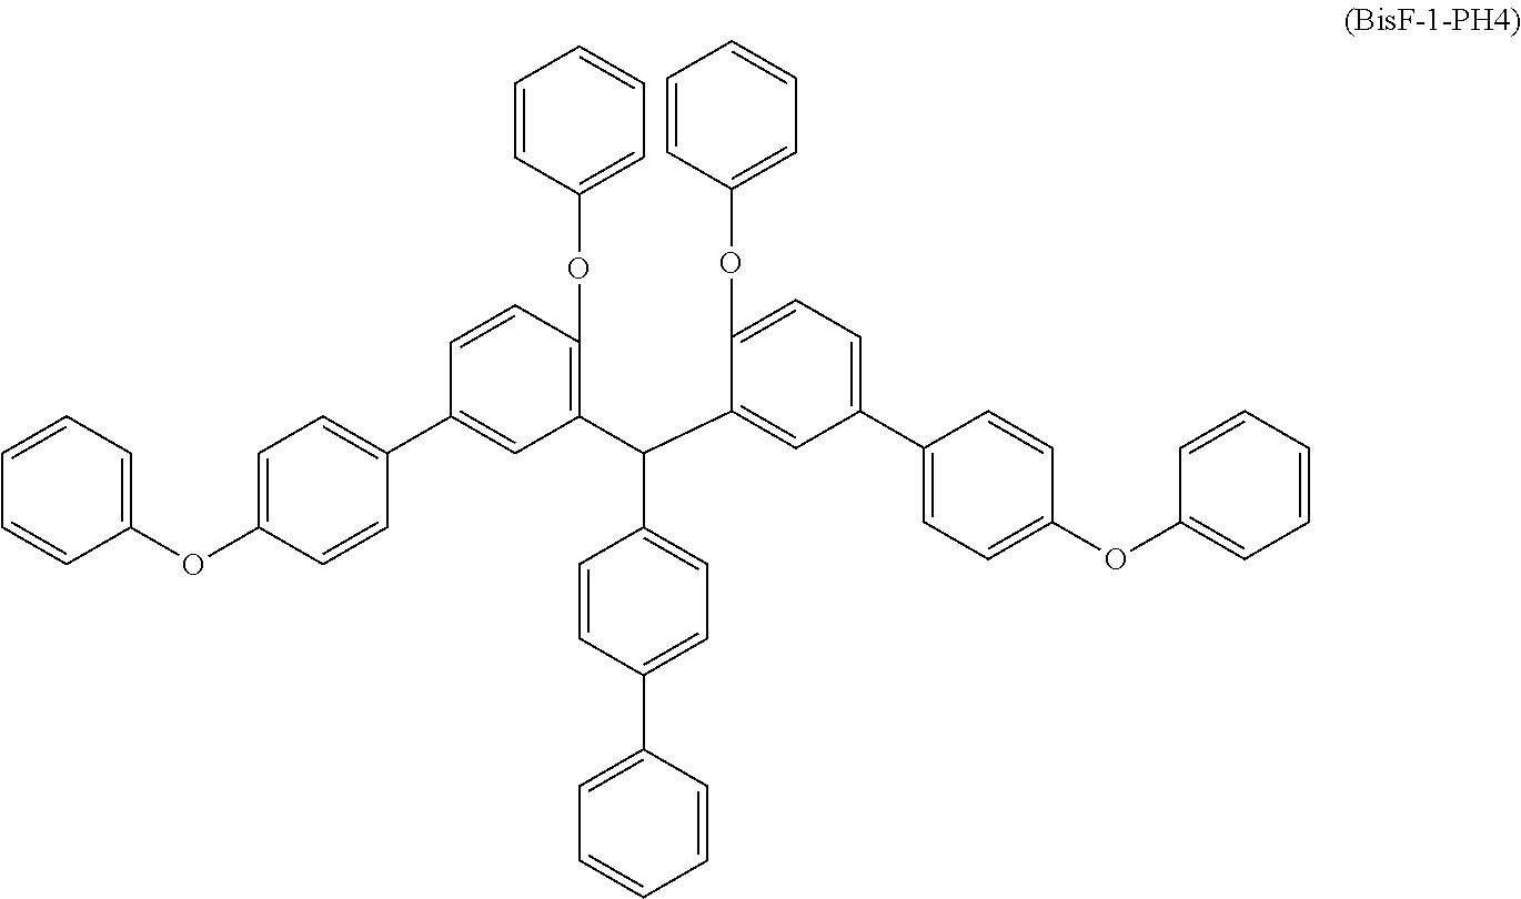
C1=C(OC2=CC=CC=C2)C=CC(C2=CC(C(C3=CC(C4=CC=C(OC5=CC=CC=C5)C=C4)=CC=C3OC3=CC=CC=C3)C3=CC=C(C4=CC=CC=C4)C=C3)=C(OC3=CC=CC=C3)C=C2)=C1
